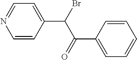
C1=CC(C(Br)C(C2=CC=CC=C2)=O)=CC=N1
